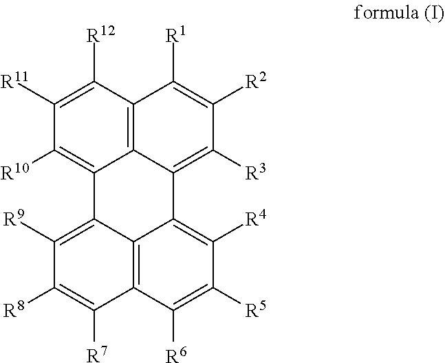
C12=C([R10])C([R11])=C([R12])C3=C1C(=C([R3])C([R2])=C3[R1])C1=C([R4])C([R5])=C([R6])C3=C1C2=C([R9])C([R8])=C3[R7]
